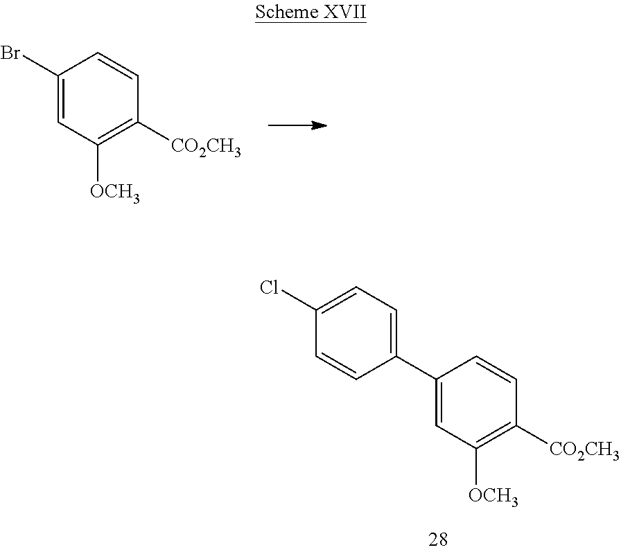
C1(Br)=CC([OCH3])=C([CO2CH3])C=C1.C1(Cl)=CC=C(C2=CC([OCH3])=C([CO2CH3])C=C2)C=C1
